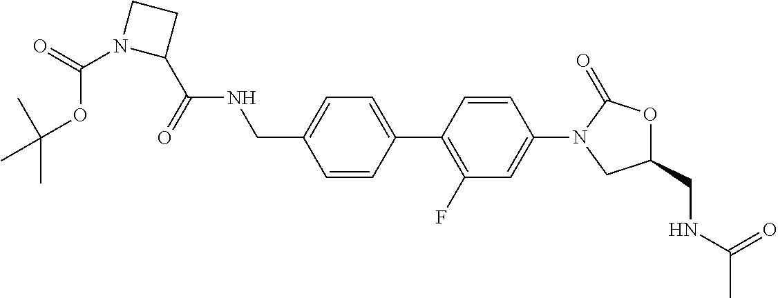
C1(CNC(C2CCN2C(=O)OC(C)(C)C)=O)=CC=C(C2=C(F)C=C(N3CC(CNC(C)=O)OC3=O)C=C2)C=C1
